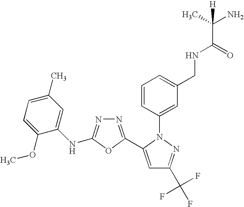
C1=CC(N2C(C3=NN=C(NC4=CC(C)=CC=C4OC)O3)=CC(C(F)(F)F)=N2)=CC(CNC(=O)C(C)(N)[H])=C1
